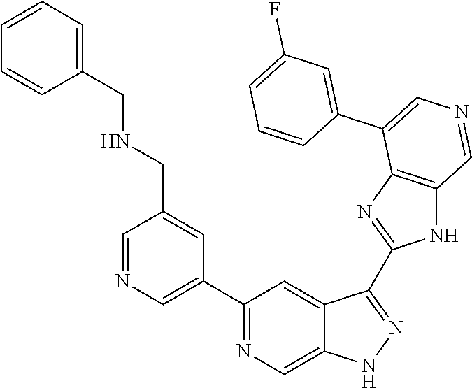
C1(C2=CN=CC(CNCC3=CC=CC=C3)=C2)=NC=C2C(=C1)C(C1=NC3=C(N1)C=NC=C3C1=CC(F)=CC=C1)=NN2
